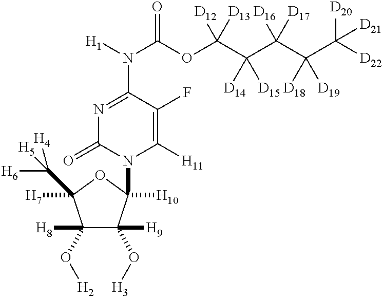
N1=C(N([H1])C(OC(C(C(C(C([D22])([D20])[D21])([D18])[D19])([D16])[D17])([D14])[D15])([D12])[D13])=O)C(F)=C([H11])N(C2([H10])C([H9])(O[H3])C([H8])(O[H2])C([H7])(C([H5])([H6])[H4])O2)C1=O
